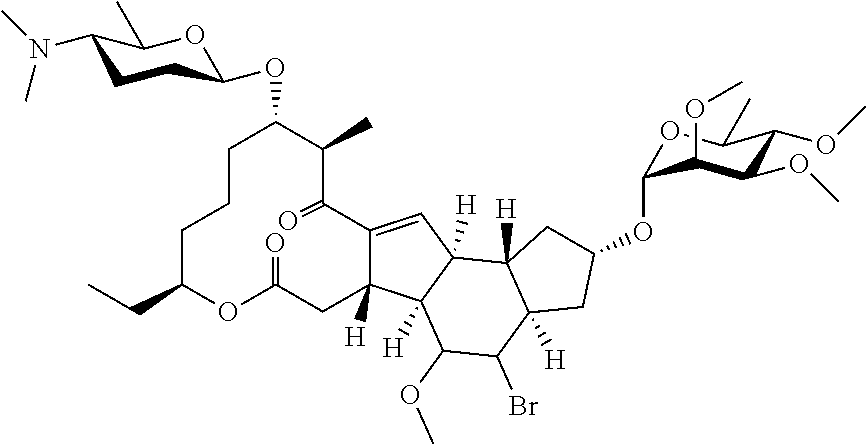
C12=CC3([H])C([H])(C1([H])CC(=O)OC(CC)CCCC(OC1CCC(N(C)C)C(C)O1)C(C)C2=O)C(OC)C(Br)C1([H])C3([H])CC(OC2OC(C)C(OC)C(OC)C2OC)C1
